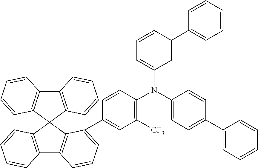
C12=C(C3(C4=C1C=CC=C4)C1=C(C4=C3C(C3=CC([CF3])=C(N(C5=CC=C(C6=CC=CC=C6)C=C5)C5=CC=CC(C6=CC=CC=C6)=C5)C=C3)=CC=C4)C=CC=C1)C=CC=C2
